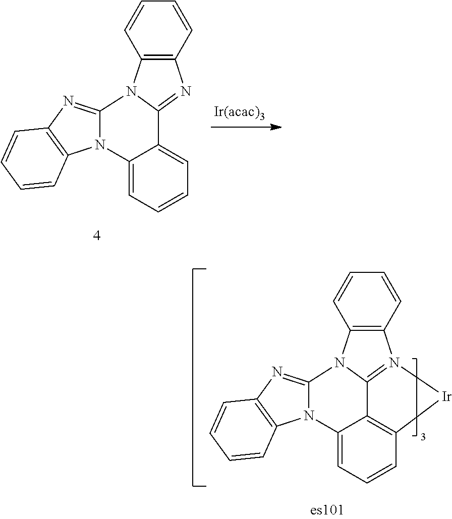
C12=NC3=C(N1C1=CC=CC4=C1C1=N(C5=C(N21)C=CC=C5)[Ir]4)C=CC=C3.C12=NC3=C(N1C1=CC=CC=C1C1=NC4=C(N21)C=CC=C4)C=CC=C3
